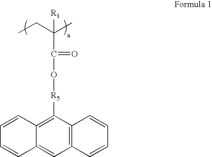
C1=CC2=C([R5]OC(C(CC)(C)[R1])=O)C3=C(C=C2C=C1)C=CC=C3
